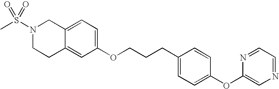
C1=C2C(=CC(OCCCC3=CC=C(OC4=CN=CC=N4)C=C3)=C1)CCN(S(C)(=O)=O)C2
